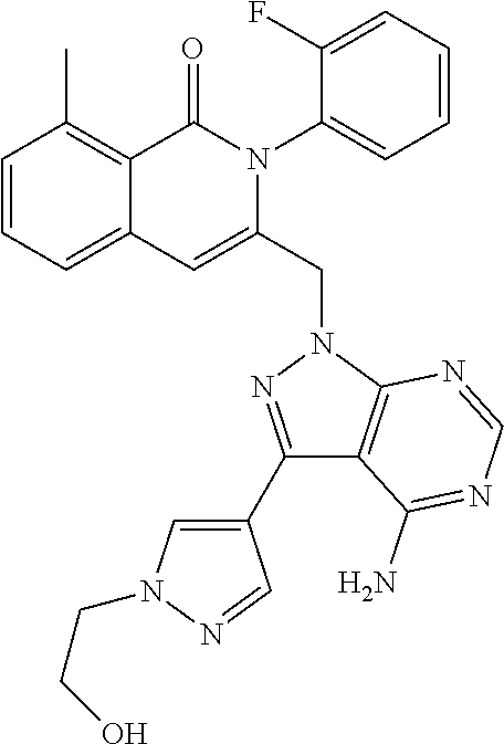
C1=CC=C2C(=C1C)C(=O)N(C1=CC=CC=C1F)C(CN1C3=C(C(N)=NC=N3)C(C3=CN(CCO)N=C3)=N1)=C2
